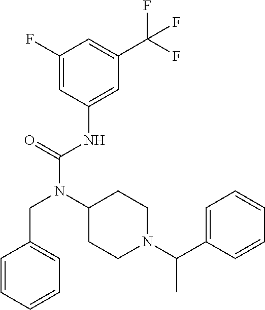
C1(F)=CC(NC(N(C2CCN(C(C3=CC=CC=C3)C)CC2)CC2=CC=CC=C2)=O)=CC(C(F)(F)F)=C1
